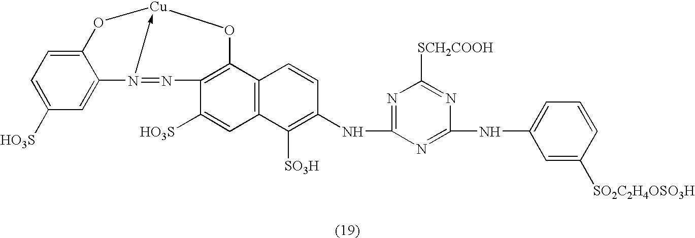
C12=CC([HO3S])=CC=C1O[Cu]1-N2=NC2=C(C3=C(C=C2[HO3S])C([SO3H])=C(NC2=NC([SCH2COOH])=NC(NC4=CC=CC([SO2C2H4OSO3H])=C4)=N2)C=C3)O1
